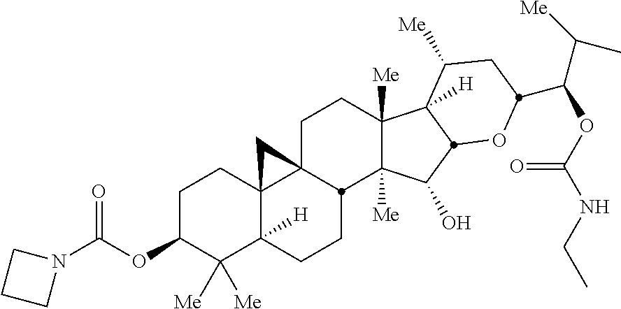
C1C23C4(C([H])(CCC2C2([Me])C([Me])(C1)C1([H])C([Me])CC(C(OC(NCC)=O)C(C)[Me])OC1C2O)C([Me])([Me])C(OC(=O)N1CCC1)CC4)C3
